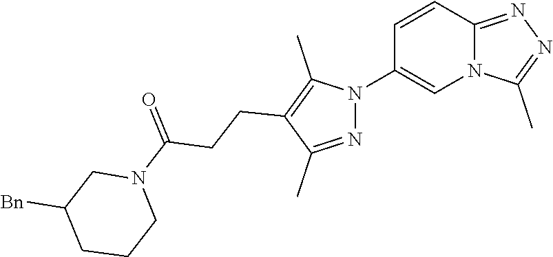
C12=NN=C(C)N1C=C(N1N=C(C)C(CCC(N3CC([Bn])CCC3)=O)=C1C)C=C2
